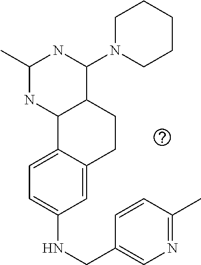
C1(NCC2=CN=C(C)C=C2)=CC=C2C(=C1)CCC1C2NC(C)NC1N1CCCCC1
